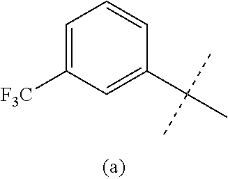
C1(C(C)(C)C)=CC([F3C])=CC=C1
